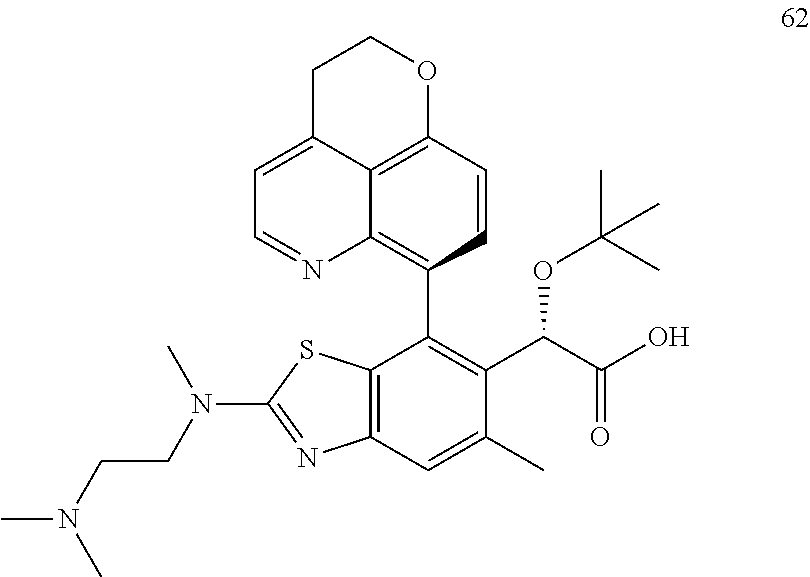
C1C2=CC=NC3=C(C4=C(C(OC(C)(C)C)C(=O)O)C(C)=CC5=C4SC(N(C)CCN(C)C)=N5)C=CC(=C23)OC1
